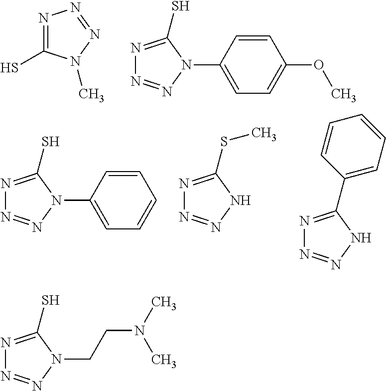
N1=C(S)N(C)N=N1.N1=C(S)N(C2=CC=C(OC)C=C2)N=N1.N1=C(S)N(C2=CC=CC=C2)N=N1.N1=C(SC)NN=N1.N1=C(C2=CC=CC=C2)NN=N1.N1=C(S)N(CCN(C)C)N=N1
